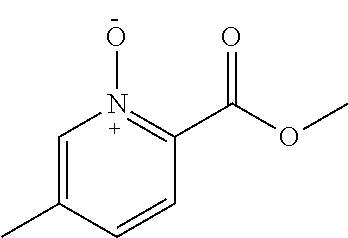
C1=C(C)C=CC(C(OC)=O)=N1O
